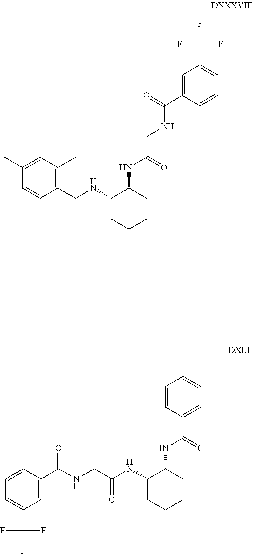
C1=C(C(NCC(NC2C(NCC3=C(C)C=C(C)C=C3)CCCC2)=O)=O)C=CC=C1C(F)(F)F.C1=C(C(NCC(NC2CCCCC2NC(=O)C2=CC=C(C)C=C2)=O)=O)C=CC=C1C(F)(F)F
